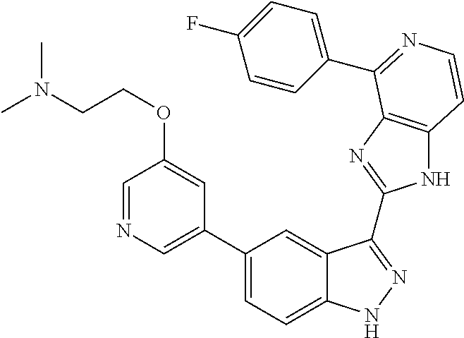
C1(C2=CN=CC(OCCN(C)C)=C2)=CC=C2C(=C1)C(C1=NC3=C(N1)C=CN=C3C1=CC=C(F)C=C1)=NN2
